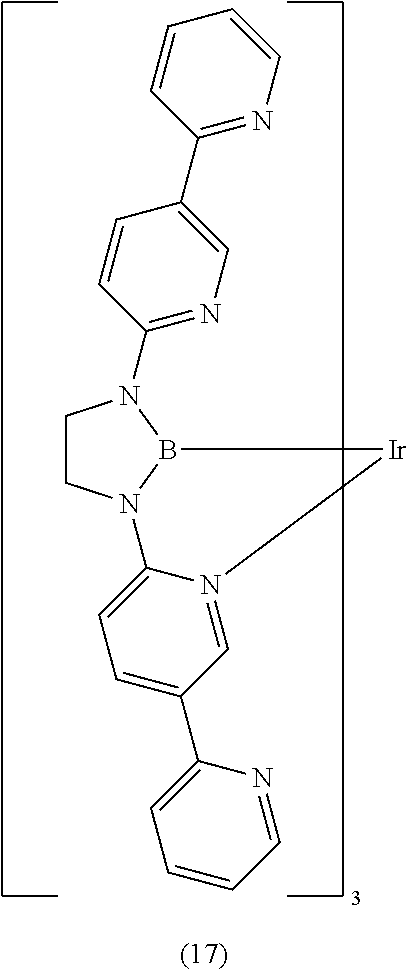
C1CN2B(N1C1=NC=C(C3=NC=CC=C3)C=C1)[Ir]N1=CC(C3=CC=CC=N3)=CC=C21
